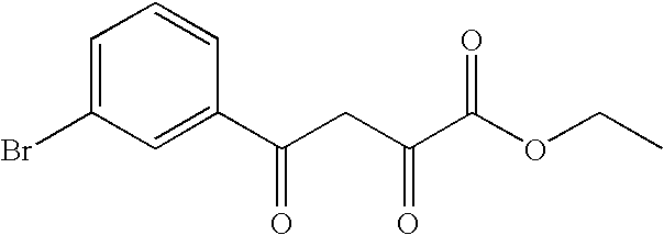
C1=C(Br)C=C(C(CC(C(OCC)=O)=O)=O)C=C1
